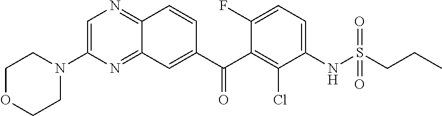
C1=C(N2CCOCC2)N=C2C(=N1)C=CC(C(C1=C(Cl)C(NS(=O)(=O)CCC)=CC=C1F)=O)=C2
